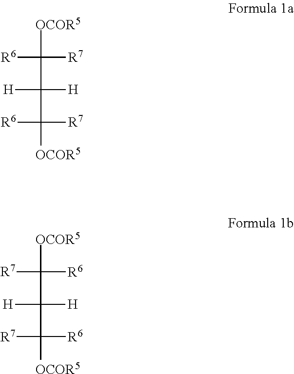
[OCOR5]C([R6])([R7])C([H])([H])C([R7])([R6])[OCOR5].[OCOR5]C([R7])([R6])C([H])([H])C([R6])([R7])[OCOR5]
